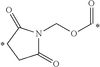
C(OC=O)N1C(=O)CCC1=O
